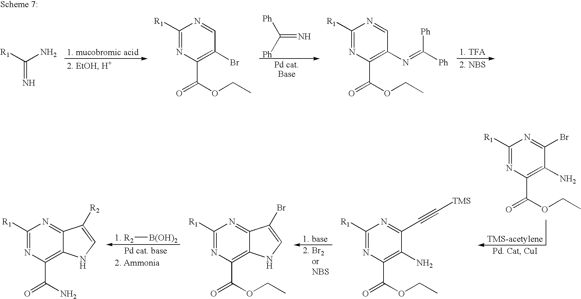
C(=N)([Ph])[Ph].C(=N)([R1])N.C1(C(OCC)=O)=C(Br)C=NC([R1])=N1.C1(C(OCC)=O)=C(N=C([Ph])[Ph])C=NC([R1])=N1.C1(C(OCC)=O)=C(N)C(Br)=NC([R1])=N1.[R2][B(OH)2].C1(C(OCC)=O)=C(N)C(C#C[TMS])=NC([R1])=N1.C1(C(OCC)=O)=C2C(=NC([R1])=N1)C(Br)=CN2.C1(C(N)=O)=C2C(=NC([R1])=N1)C([R2])=CN2
